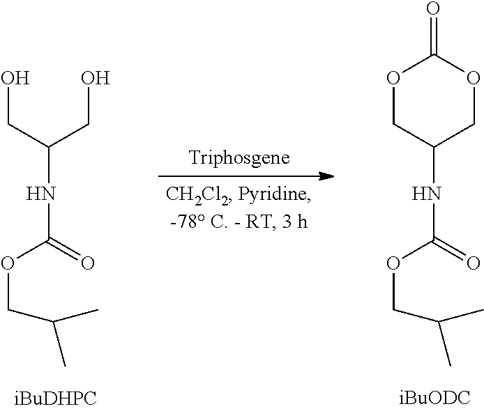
OCC(CO)NC(=O)OCC(C)C.O1CC(NC(=O)OCC(C)C)COC1=O
